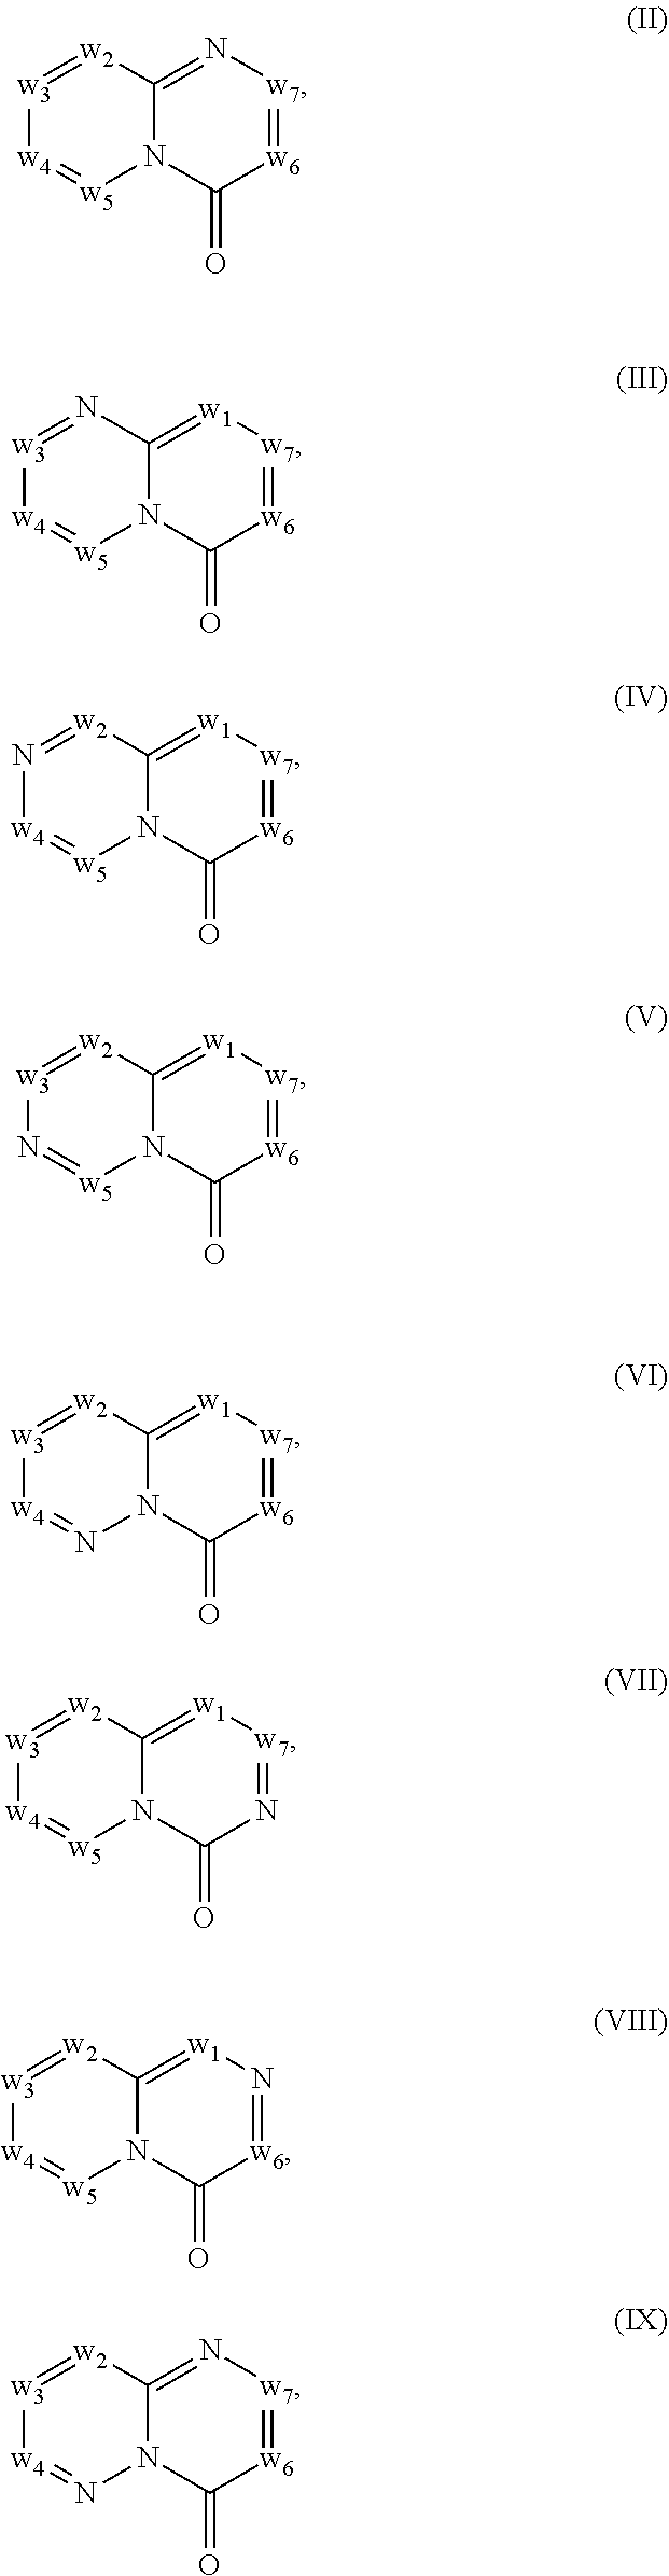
[w4]1=[w5]N2C(=N[w7]=[w6]C2=O)[w2]=[w3]1.[w4]1=[w5]N2C(=[w1][w7]=[w6]C2=O)N=[w3]1.[w4]1=[w5]N2C(=[w1][w7]=[w6]C2=O)[w2]=N1.N1=[w5]N2C(=[w1][w7]=[w6]C2=O)[w2]=[w3]1.[w4]1=NN2C(=[w1][w7]=[w6]C2=O)[w2]=[w3]1.[w4]1=[w5]N2C(=[w1][w7]=NC2=O)[w2]=[w3]1.[w4]1=[w5]N2C(=[w1]N=[w6]C2=O)[w2]=[w3]1.[w4]1=NN2C(=N[w7]=[w6]C2=O)[w2]=[w3]1
